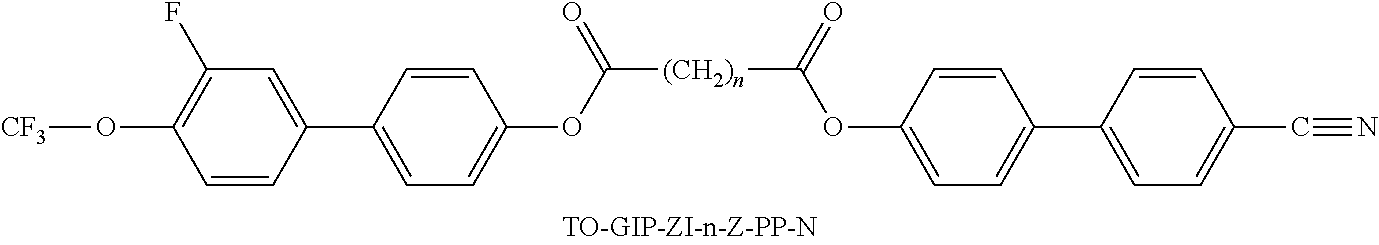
[(CH2)n](C(=O)OC1=CC=C(C2=CC(F)=C(O[CF3])C=C2)C=C1)C(OC1=CC=C(C2=CC=C(C#N)C=C2)C=C1)=O
